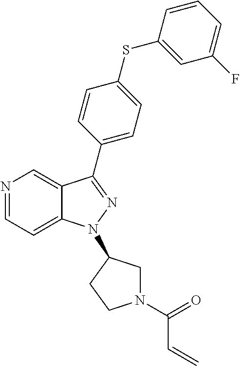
N1=CC=C2C(=C1)C(C1=CC=C(SC3=CC(F)=CC=C3)C=C1)=NN2C1CN(C(=O)C=C)CC1
